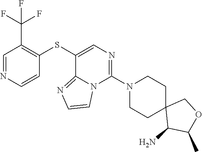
S(C1=C(C(F)(F)F)C=NC=C1)C1=CN=C(N2CCC3(CC2)C(N)C(C)OC3)N2C1=NC=C2
